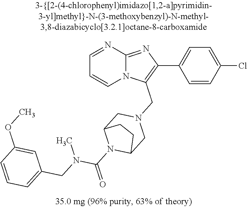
C1=CC(Cl)=CC=C1C1=C(CN2CC3N(C(=O)N(CC4=CC=CC(OC)=C4)C)C(C2)CC3)N2C(=N1)N=CC=C2
